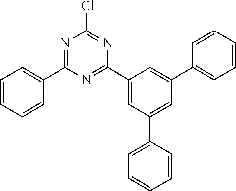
N1=C(C2=CC=CC=C2)N=C(C2=CC(C3=CC=CC=C3)=CC(C3=CC=CC=C3)=C2)N=C1Cl
